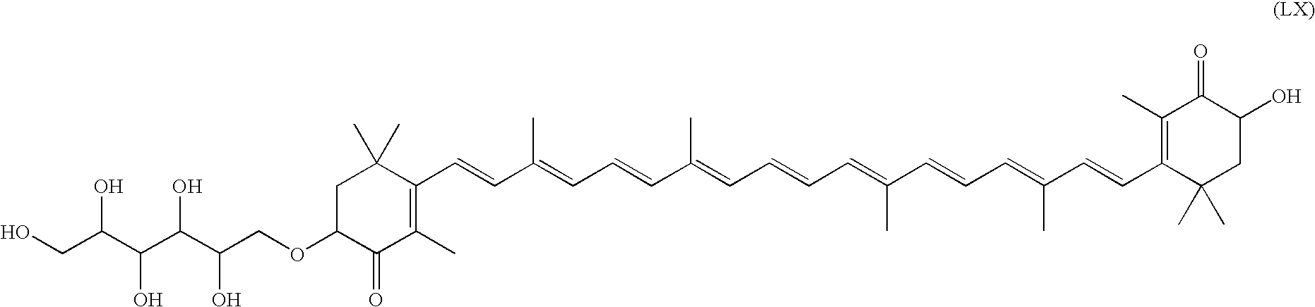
C(COC1C(=O)C(C)=C(C=CC(=CC=CC(=CC=CC=C(C=CC=C(C=CC2=C(C)C(=O)C(O)CC2(C)C)C)C)C)C)C(C)(C)C1)(C(C(C(CO)O)O)O)O
